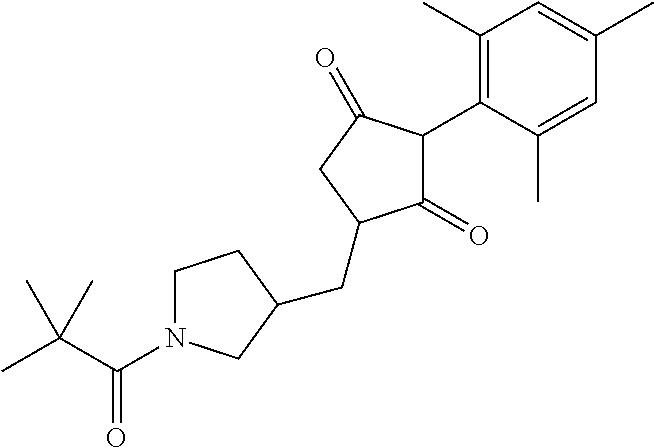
C1(=O)C(C2=C(C)C=C(C)C=C2C)C(=O)CC1CC1CN(C(=O)C(C)(C)C)CC1
